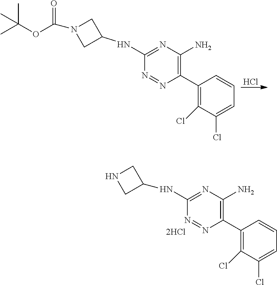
Cl.C1(C2=C(N)N=C(NC3CN(C(OC(C)(C)C)=O)C3)N=N2)=C(Cl)C(Cl)=CC=C1.C1(C2=C(N)N=C(NC3CNC3)N=N2)=C(Cl)C(Cl)=CC=C1
